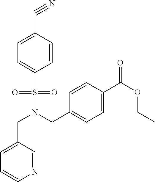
N1=CC(CN(S(C2=CC=C(C#N)C=C2)(=O)=O)CC2=CC=C(C(OCC)=O)C=C2)=CC=C1
